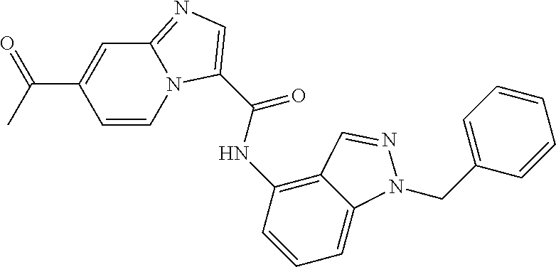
C12=C(NC(C3=CN=C4N3C=CC(C(=O)C)=C4)=O)C=CC=C1N(CC1=CC=CC=C1)N=C2
